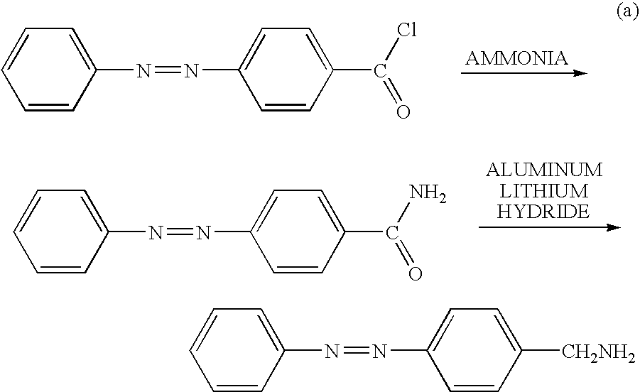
C1=CC(N=NC2=CC=C(C(Cl)=O)C=C2)=CC=C1.C1=CC(N=NC2=CC=C(C(=O)N)C=C2)=CC=C1.C1=CC(N=NC2=CC=C([CH2NH2])C=C2)=CC=C1
